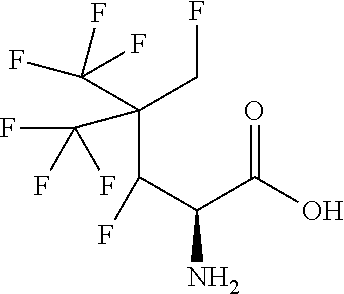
C(C(C(N)C(=O)O)F)(CF)(C(F)(F)F)C(F)(F)F
